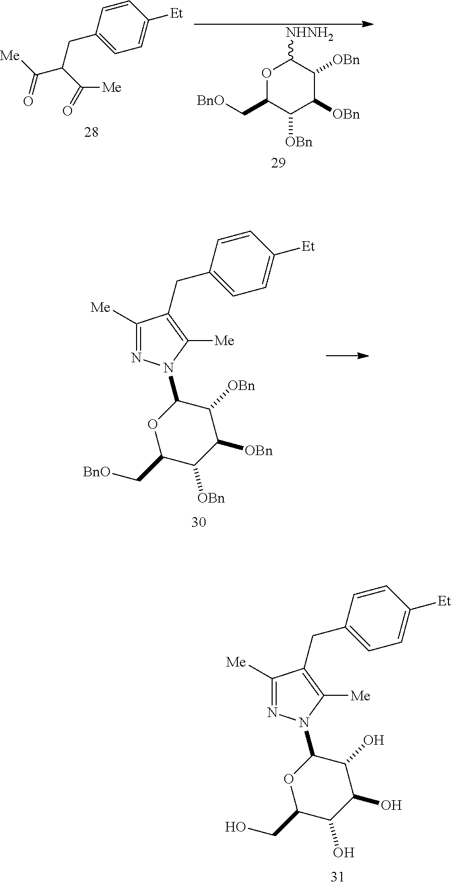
C1=CC(CC2=C([Me])N(C3OC(CO)C(O)C(O)C3O)N=C2[Me])=CC=C1[Et].C1=CC(CC(C([Me])=O)C(=O)[Me])=CC=C1[Et].O1C(C[BnO])C([OBn])C([OBn])C([OBn])C1[NHNH2].C1=CC(CC2=C([Me])N(C3OC(C[BnO])C([OBn])C([OBn])C3[OBn])N=C2[Me])=CC=C1[Et]
